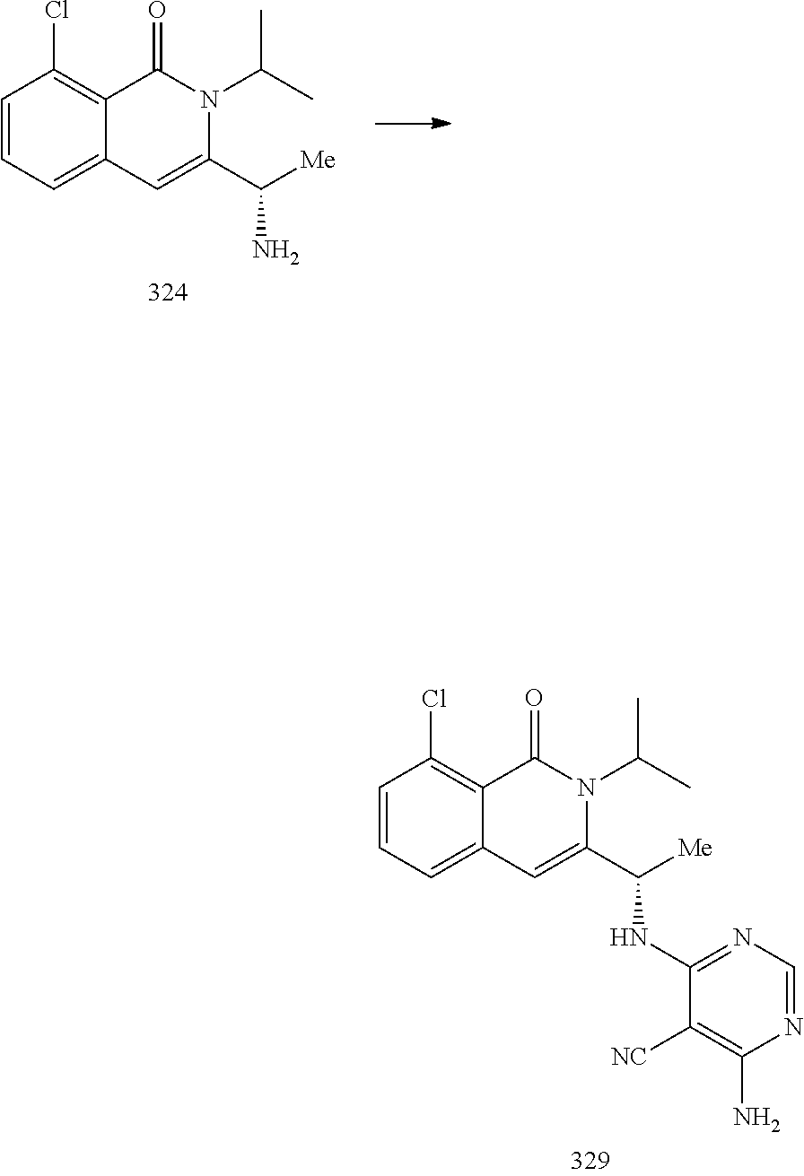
C1=CC=C2C(=C1Cl)C(=O)N(C(C)C)C(C(N)[Me])=C2.N1=C(NC(C2=CC3=CC=CC(Cl)=C3C(=O)N2C(C)C)[Me])C([NC])=C(N)N=C1
